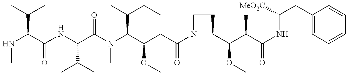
CNC(C(C)C)C(NC(C(N(C(C(CC(N1C(C(C(C(NC(CC2=CC=CC=C2)[MeO2C])=O)C)OC)CC1)=O)OC)C(C)CC)C)=O)C(C)C)=O
